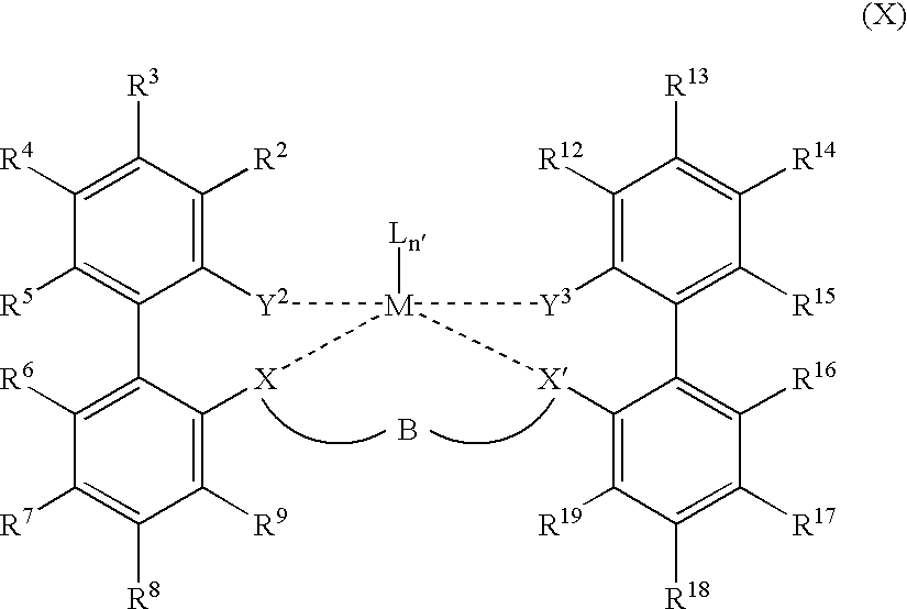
B.C1([R5])=C2C3=C([R6])C([R7])=C([R8])C([R9])=C3[X][M]3([Ln])([Y2]C2=C([R2])C([R3])=C1[R4])[Y3]C1=C([R12])C([R13])=C([R14])C([R15])=C1C1=C([R16])C([R17])=C([R18])C([R19])=C1[X]3
